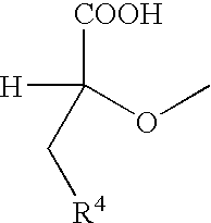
[H]C([COOH])(OC)C[R4]
